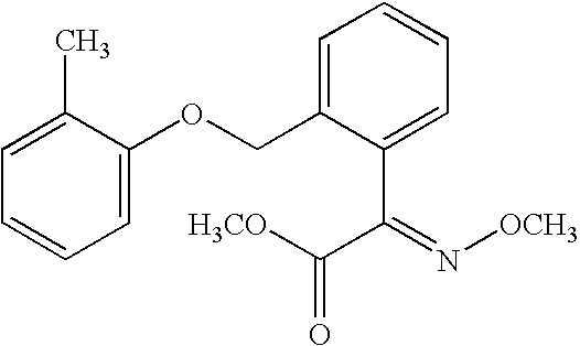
C1(OCC2=CC=CC=C2C(C(=O)[H3CO])=N[OCH3])=CC=CC=C1C
